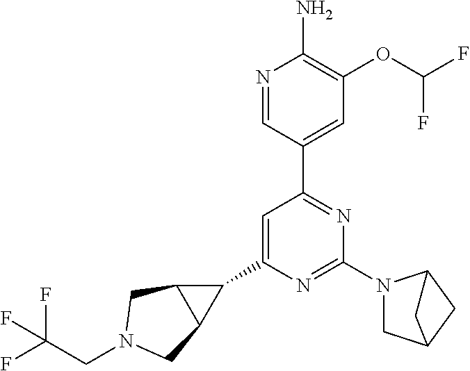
C1(C2=CC(C3=CC(OC(F)F)=C(N)N=C3)=NC(N3CC4CC3C4)=N2)C2C1CN(CC(F)(F)F)C2
